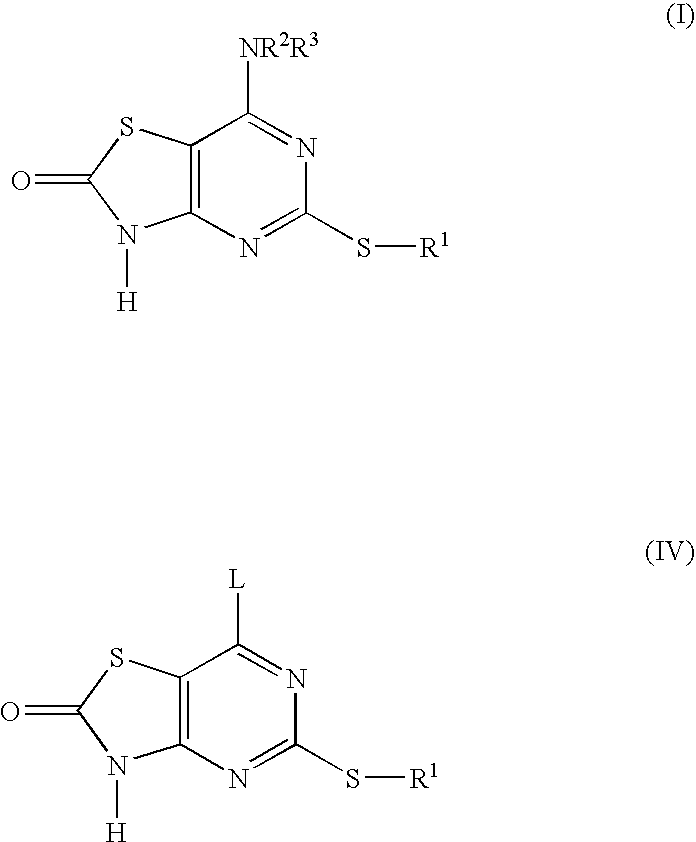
C12=C(N=C(S[R1])N=C1[NR2R3])N([H])C(=O)S2.C12=C(N=C(S[R1])N=C1[L])N([H])C(=O)S2
